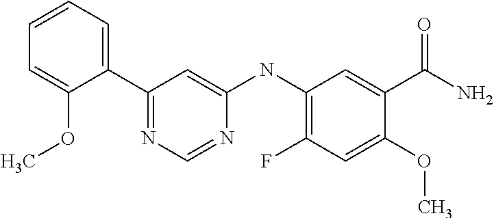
C1(C2=CC=CC=C2OC)=NC=NC(NC2=C(F)C=C(OC)C(C(=O)N)=C2)=C1
